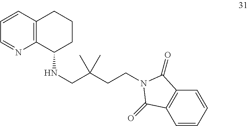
C12=C(C=CC=N1)CCCC2NCC(CCN1C(=O)C2=C(C1=O)C=CC=C2)(C)C
